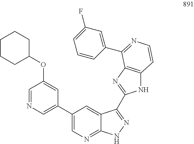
C1=NC=C(C2=CN=C3C(=C2)C(C2=NC4=C(N2)C=CN=C4C2=CC(F)=CC=C2)=NN3)C=C1OC1CCCCC1
